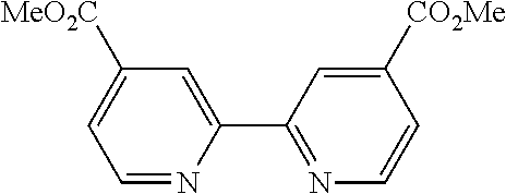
C1=NC(C2=NC=CC([CO2Me])=C2)=CC([MeO2C])=C1
